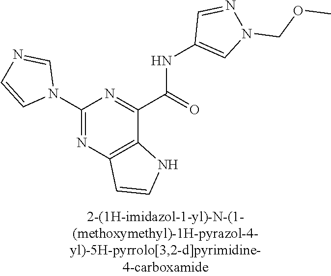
C1(N2C=NC=C2)=NC2=C(C(C(=O)NC3=CN(COC)N=C3)=N1)NC=C2
